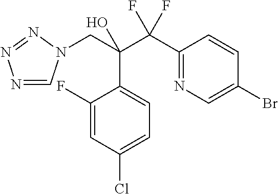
N1=CN(CC(C(C2=NC=C(Br)C=C2)(F)F)(O)C2=CC=C(Cl)C=C2F)N=N1
